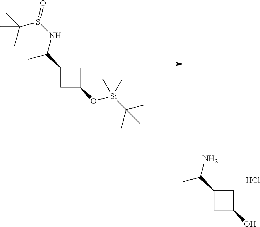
C1C(O[Si](C(C)(C)C)(C)C)CC1C(NS(=O)C(C)(C)C)C.C1C(O)CC1C(N)C.Cl
